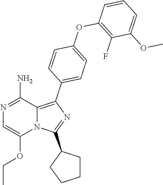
N12C(=C(C3=CC=C(OC4=C(F)C(OC)=CC=C4)C=C3)N=C1C1CCCC1)C(N)=NC=C2OCC
